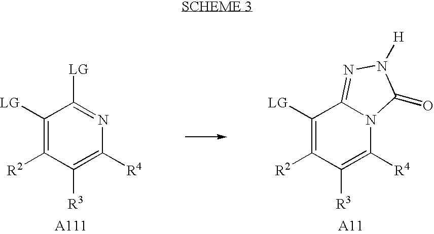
C1([LG])=C([R2])C([R3])=C([R4])N=C1[LG].C1([LG])=C([R2])C([R3])=C([R4])N2C1=NN([H])C2=O
